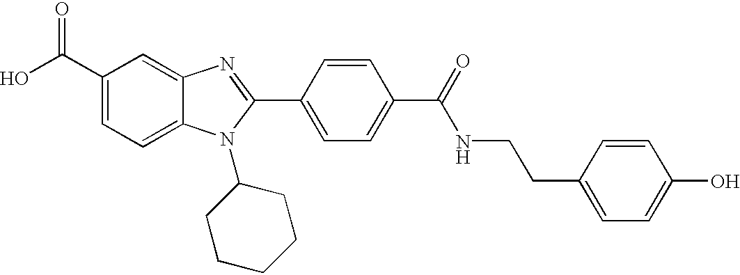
C1(C(O)=O)=CC=C2C(=C1)N=C(C1=CC=C(C(=O)NCCC3=CC=C(O)C=C3)C=C1)N2C1CCCCC1
